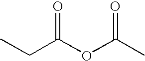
O=C(OC(C)=O)CC
